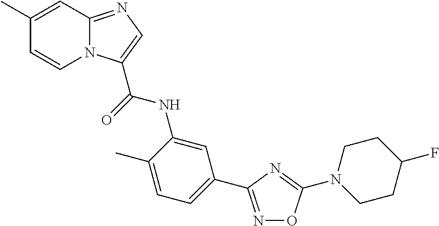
C1(C)=CC2=NC=C(C(=O)NC3=CC(C4=NOC(N5CCC(F)CC5)=N4)=CC=C3C)N2C=C1
